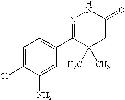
C1=C(Cl)C(N)=CC(C2=NNC(=O)CC2(C)C)=C1
